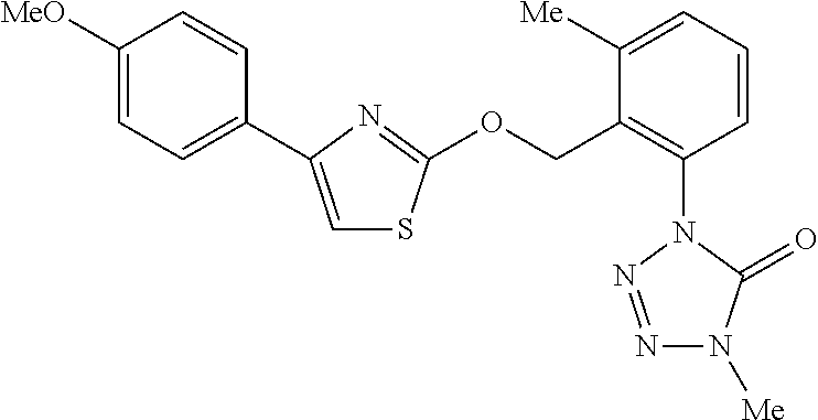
C1=C(C2=CC=C([MeO])C=C2)N=C(OCC2=C(N3N=NN([Me])C3=O)C=CC=C2[Me])S1
